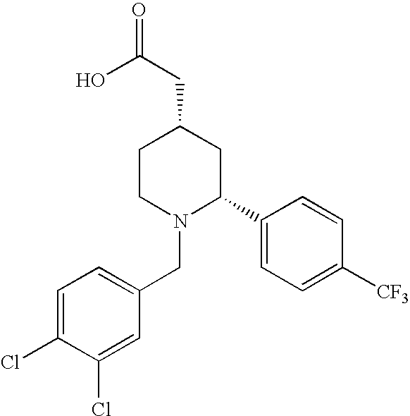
C1=C(Cl)C(Cl)=CC(CN2C(C3=CC=C([CF3])C=C3)CC(CC(=O)O)CC2)=C1
